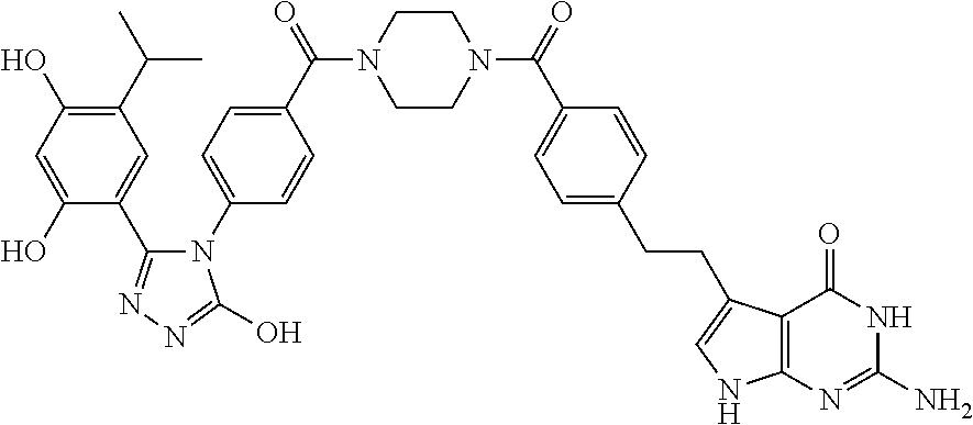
C1(C(C)C)=C(O)C=C(O)C(C2=NN=C(O)N2C2=CC=C(C(=O)N3CCN(C(=O)C4=CC=C(CCC5=CNC6=C5C(=O)NC(N)=N6)C=C4)CC3)C=C2)=C1
